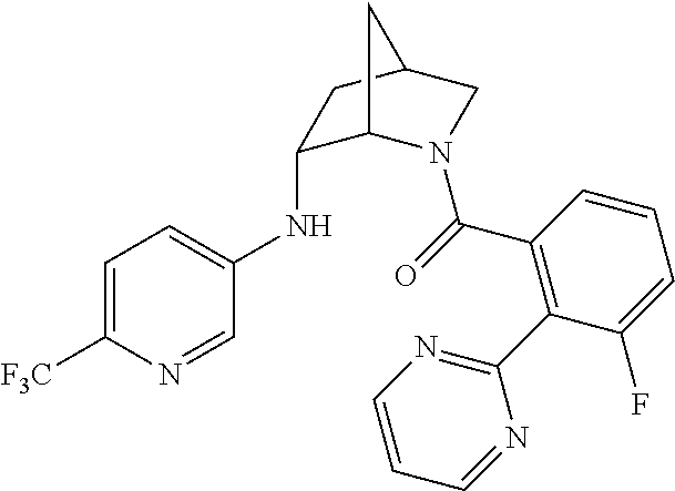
C1=C([F3C])N=CC(NC2C3N(C(=O)C4=C(C5=NC=CC=N5)C(F)=CC=C4)CC(C2)C3)=C1
